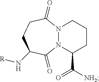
N12N(C(C([NH2])=O)CCC1)C(=O)C(N[R])CCC2=O
